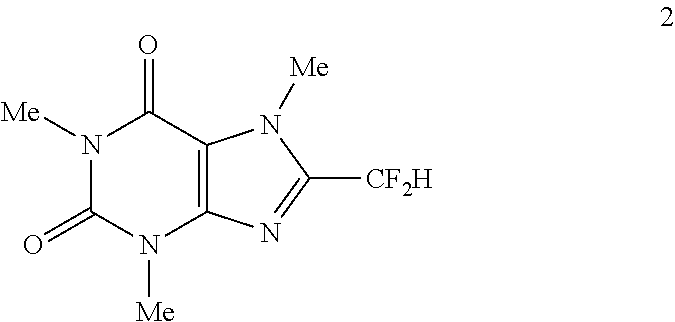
N1([Me])C(=O)N([Me])C2=C(C1=O)N([Me])C([CF2H])=N2
